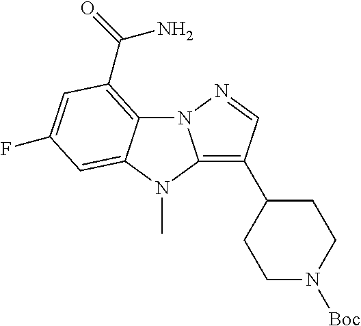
N12C3=C(C(=O)N)C=C(F)C=C3N(C)C1=C(C1CCN([Boc])CC1)C=N2
